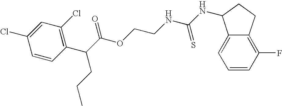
C1(C(CCC)C(OCCNC(NC2C3=CC=CC(F)=C3CC2)=S)=O)=C(Cl)C=C(Cl)C=C1
